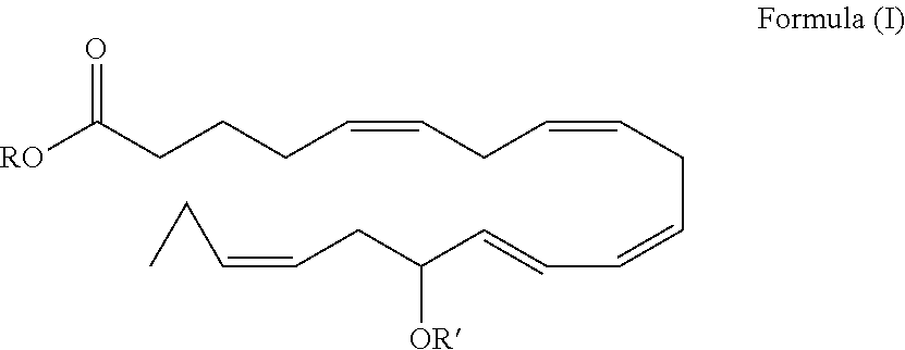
[RO]C(CCCC=CCC=CCC=CC=CC(CC=CCC)[OR])=O
